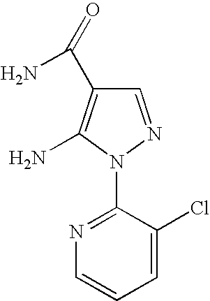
C1=NN(C2=NC=CC=C2Cl)C(N)=C1C(=O)N
